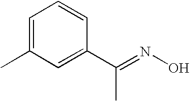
C1=C(C)C=C(C(C)=NO)C=C1
